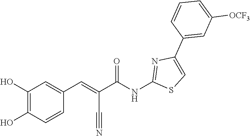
C1=CC(C2=CSC(NC(C(=CC3=CC(O)=C(O)C=C3)C#N)=O)=N2)=CC([OCF3])=C1
